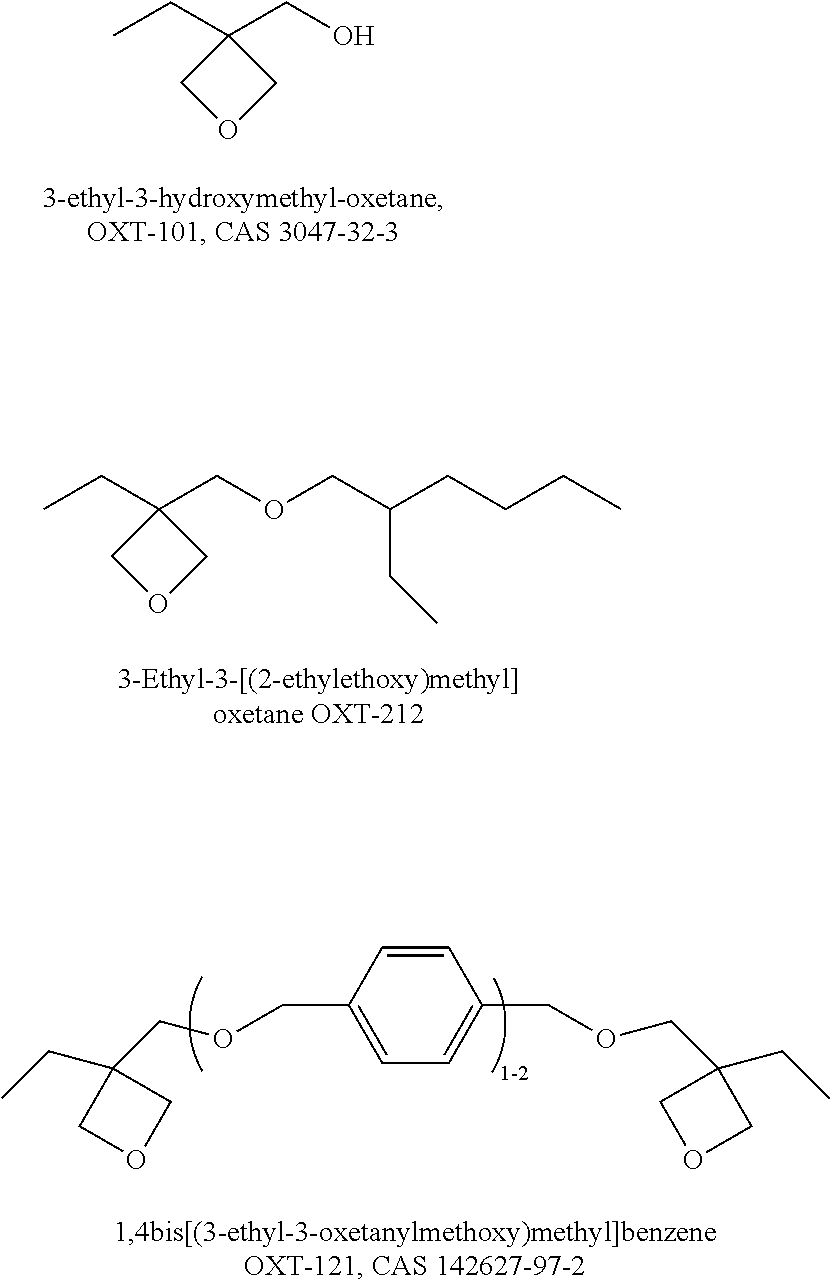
CCC1(COCC(CC)CCCC)COC1.C1=C(COCC2(CC)COC2)C=CC(COCC2(CC)COC2)=C1.CCC1(CO)COC1
